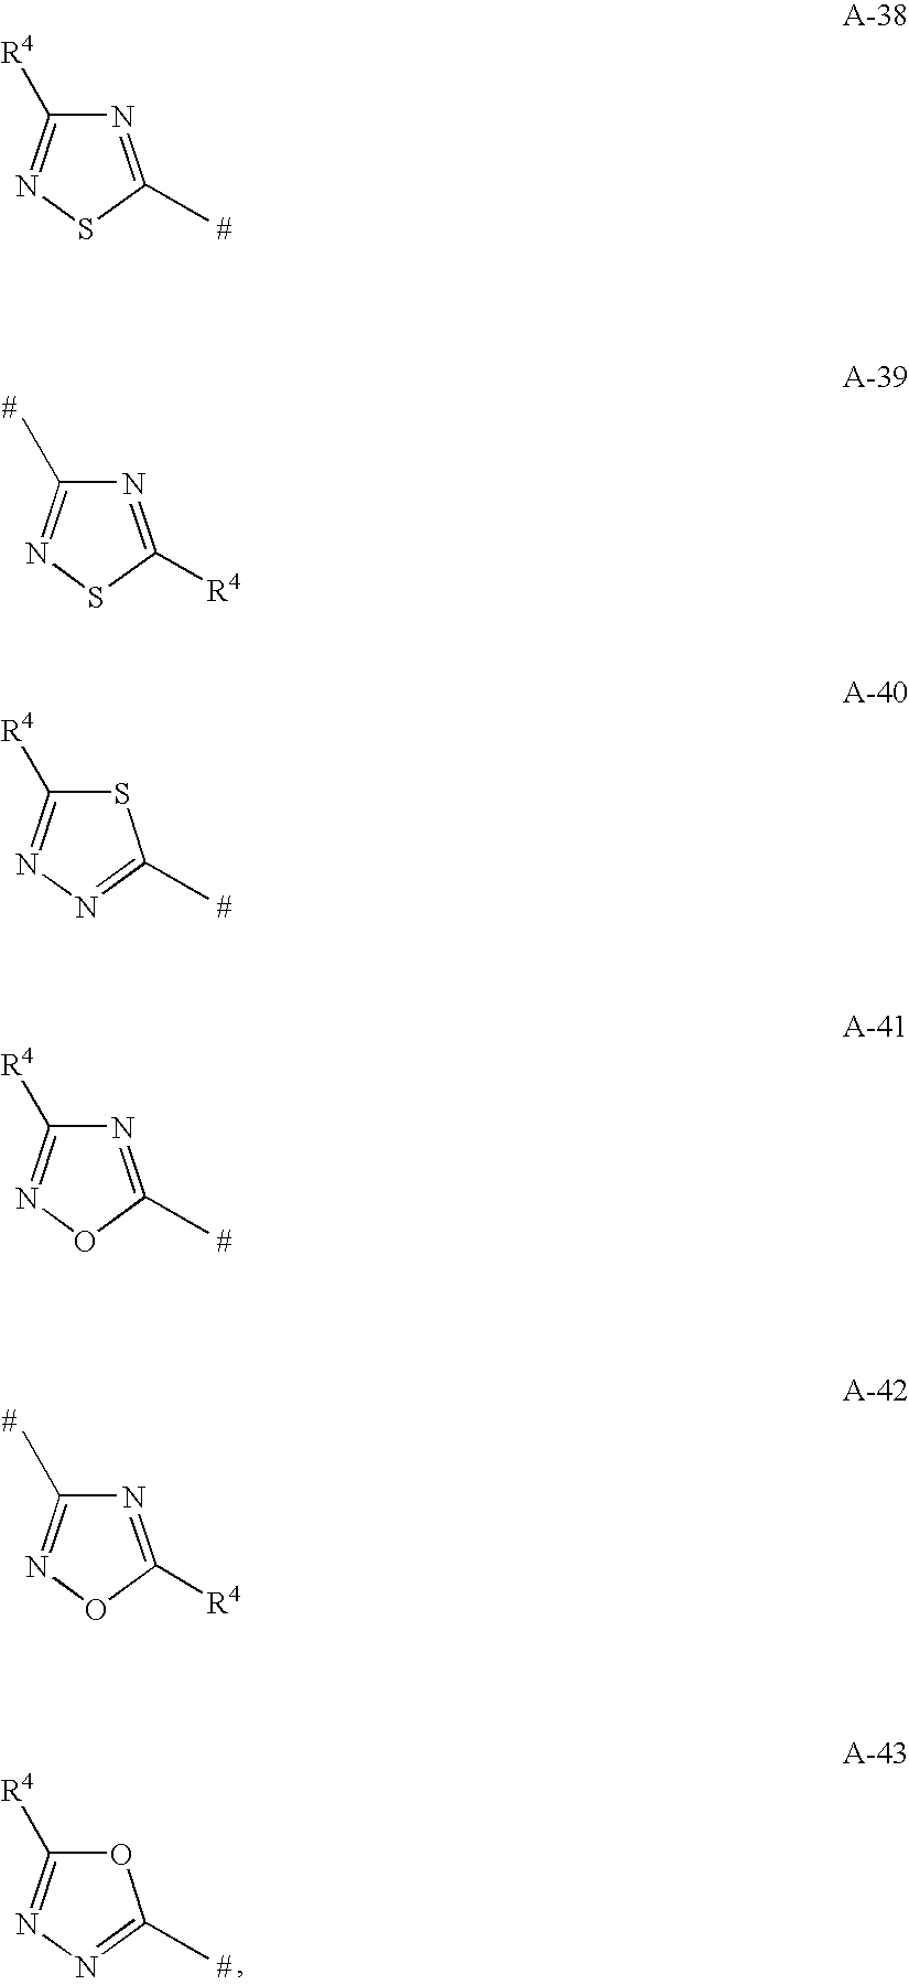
N1=C(C)SN=C1[R4].N1=C([R4])SN=C1C.S1C([R4])=NN=C1C.N1=C(C)ON=C1[R4].N1=C([R4])ON=C1C.O1C([R4])=NN=C1C
